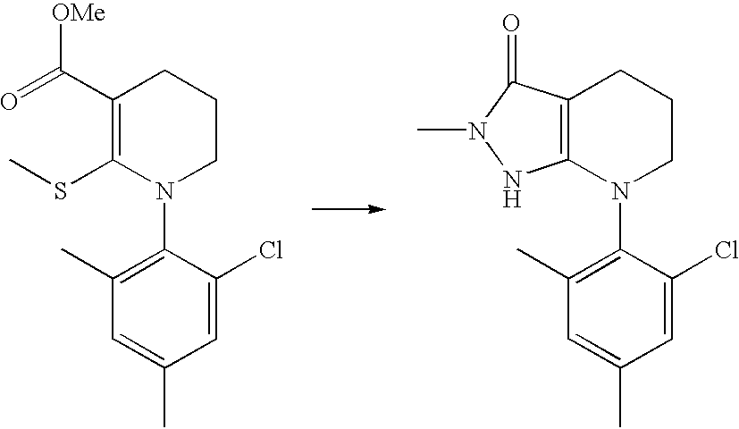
C1(C)=C(N2CCCC(C(=O)[OMe])=C2SC)C(Cl)=CC(C)=C1.C1(C)=C(N2CCCC3=C2NN(C)C3=O)C(Cl)=CC(C)=C1
